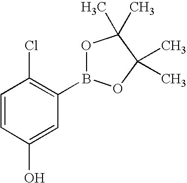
C1=CC(O)=CC(B2OC(C)(C)C(C)(C)O2)=C1Cl
